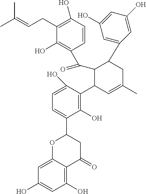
C1=C2C(=C(O)C=C1O)C(=O)CC(C1=CC=C(O)C(C3C=C(C)CC(C4=CC(O)=CC(O)=C4)C3C(C3=C(O)C(CC=C(C)C)=C(O)C=C3)=O)=C1O)O2
